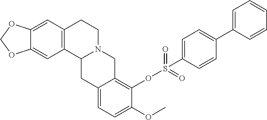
C12=C(C=C3C(=C1)OCO3)CCN1C2CC2=CC=C(OC)C(OS(=O)(=O)C3=CC=C(C4=CC=CC=C4)C=C3)=C2C1
